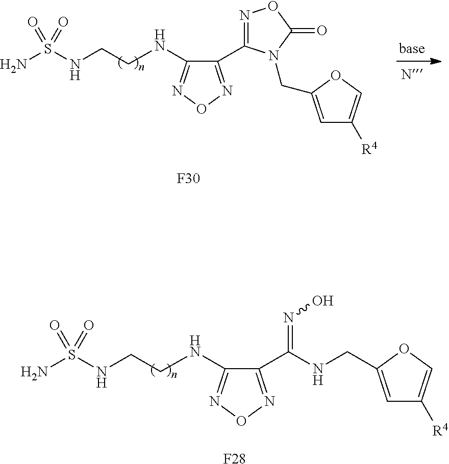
C1(NCCNS(N)(=O)=O)=NON=C1C1=NOC(=O)N1CC1=CC([R4])=CO1.[F30].C1(NCCNS(N)(=O)=O)=NON=C1C(=NO)NCC1=CC([R4])=CO1.[F28]
